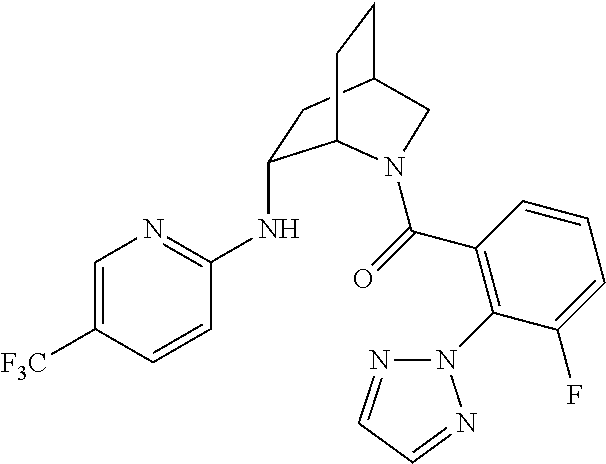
[F3C]C1=CN=C(NC2CC3CCC2N(C(=O)C2=C(N4N=CC=N4)C(F)=CC=C2)C3)C=C1
